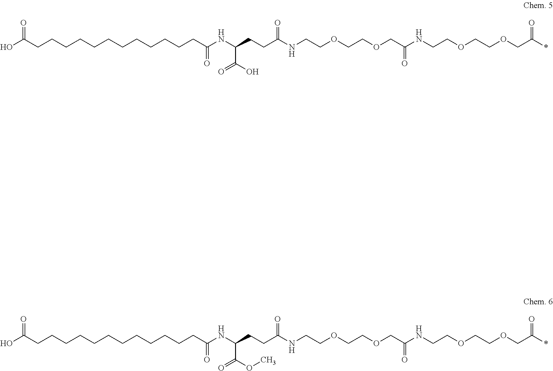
OC(CCCCCCCCCCCCC(NC(CCC(NCCOCCOCC(NCCOCCOCC(*)=O)=O)=O)C(O)=O)=O)=O.OC(CCCCCCCCCCCCC(NC(CCC(NCCOCCOCC(NCCOCCOCC(*)=O)=O)=O)C(OC)=O)=O)=O
